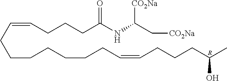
C(=CCCCC(NC(C[CO2Na])[CO2Na])=O)CCCCCCCC=CCCCC(C)O.[R]
